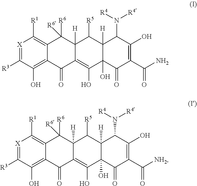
[X]1=C([R3])C(O)=C2C(=C1[R1])C([R6])([R6])C1([H])C(=C(O)C3(O)C([H])(C1[R5])C(N([R4])[R4])C(O)=C(C(N)=O)C3=O)C2=O.[X]1=C([R3])C(O)=C2C(=C1[R1])C([R6])([R6])C1([H])C(=C(O)C3(O)C([H])(C1[R5])C(N([R4])[R4])C(O)=C(C([NH2])=O)C3=O)C2=O
